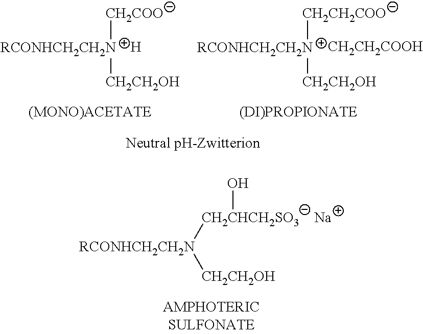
[H].[RCONHCH2CH2N]([CH2COO])[CH2CH2OH].[CH2CH2COOH].[RCONHCH2CH2N]([CH2CH2COO])[CH2CH2OH].[RCONHCH2CH2N]([CH2CHCH2SO3]O)[CH2CH2OH].[Na]
